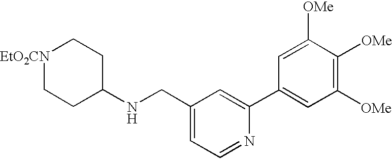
C1=C(CNC2CC[EtO2CN]CC2)C=C(C2=CC([OMe])=C([OMe])C([OMe])=C2)N=C1
